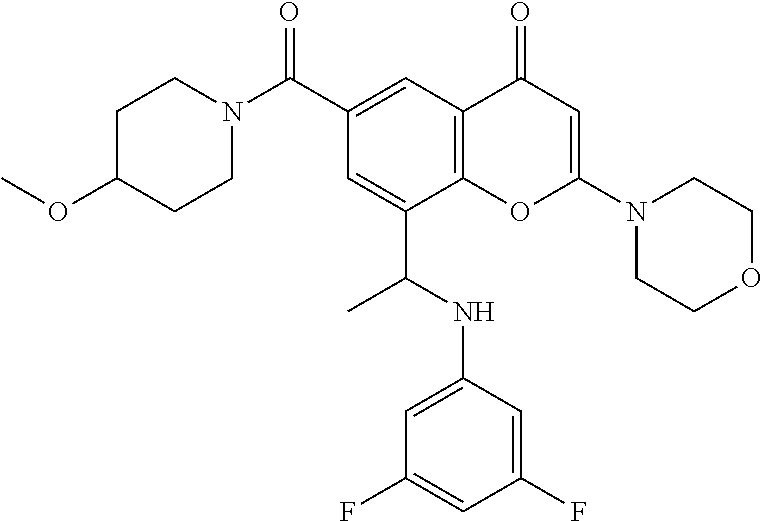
C1(C(=O)N2CCC(OC)CC2)=CC2=C(C(C(NC3=CC(F)=CC(F)=C3)C)=C1)OC(N1CCOCC1)=CC2=O
